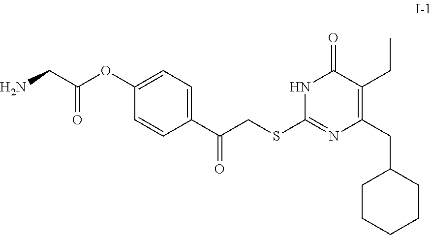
C(C1=C(CC)C(=O)NC(SCC(C2=CC=C(OC(=O)CN)C=C2)=O)=N1)C1CCCCC1
